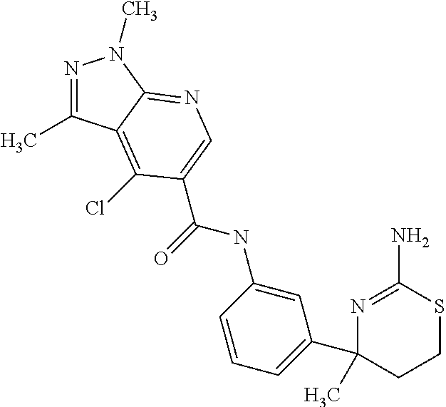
N1=C(C)C2=C(Cl)C(C(=O)NC3=CC(C4(C)N=C(N)SCC4)=CC=C3)=CN=C2N1C
